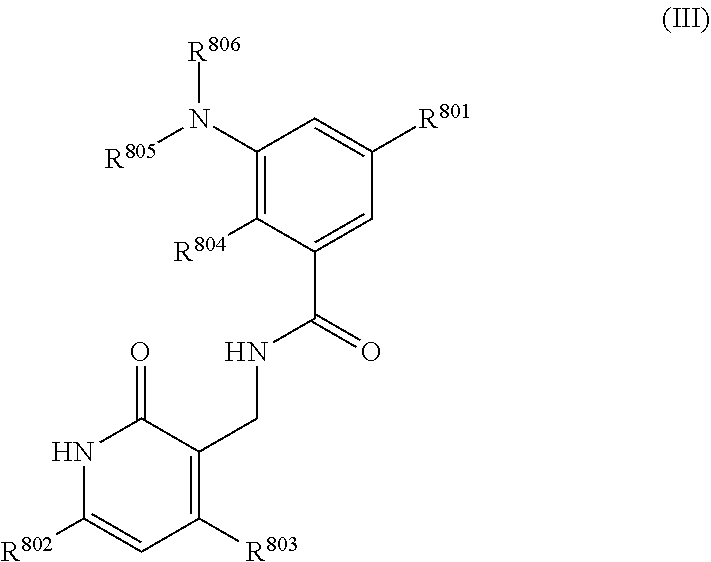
C1(N([R806])[R805])=C([R804])C(C(NCC2=C([R803])C=C([R802])NC2=O)=O)=CC([R801])=C1
